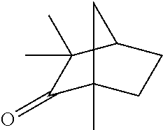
C1(=O)C2(C)CCC(C1(C)C)C2
